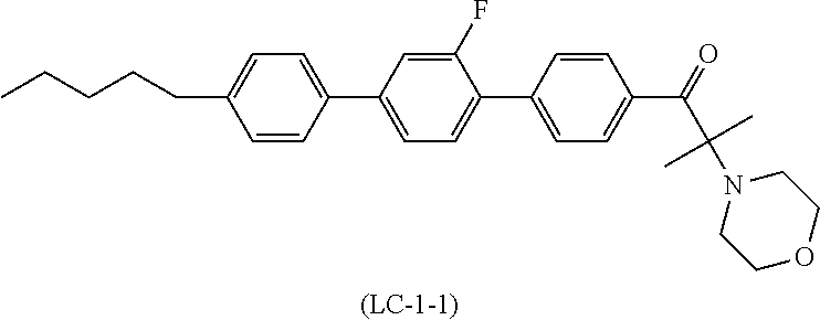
CCCCCC1=CC=C(C2=CC=C(C3=CC=C(C(=O)C(C)(C)N4CCOCC4)C=C3)C(F)=C2)C=C1.[(LC-1-1)]
